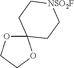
[NSO2F]1CCC2(CC1)OCCO2
